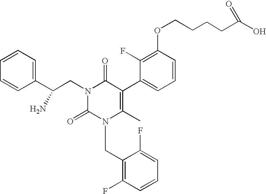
C1=CC(OCCCCC(O)=O)=C(F)C(C2=C(C)N(CC3=C(F)C=CC=C3F)C(=O)N(CC(C3=CC=CC=C3)N)C2=O)=C1
